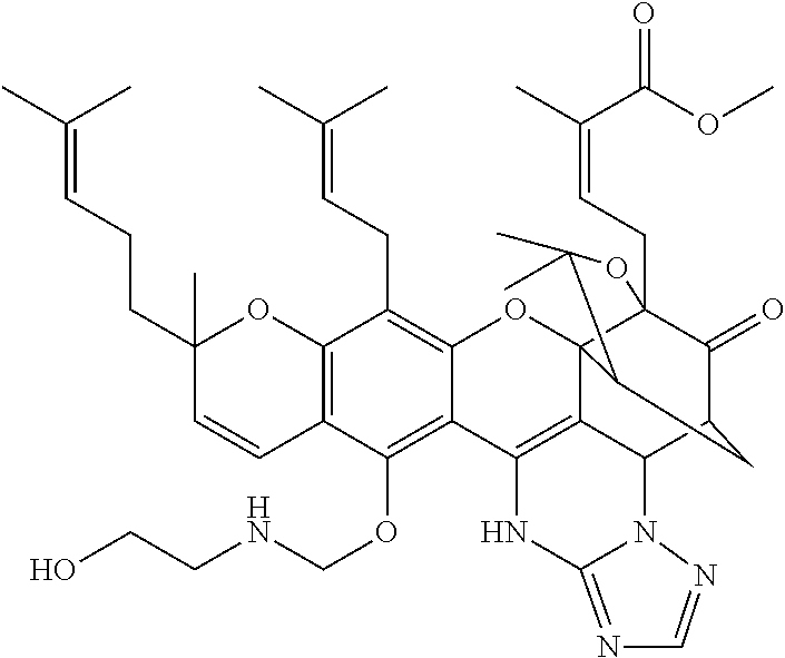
C12=C(C=CC(CCC=C(C)C)(C)O1)C(OCNCCO)=C1C(=C2CC=C(C)C)OC23C4(CC=C(C)C(OC)=O)C(=O)C(CC2C(C)(C)O4)C2C3=C1NC1=NC=NN21
